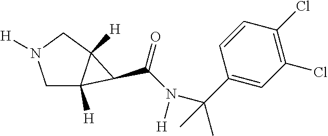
C12([H])CN([H])CC1([H])C2C(=O)N([H])C(C1=CC(Cl)=C(Cl)C=C1)(C)C
